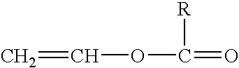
[R]C(=O)OC=C
